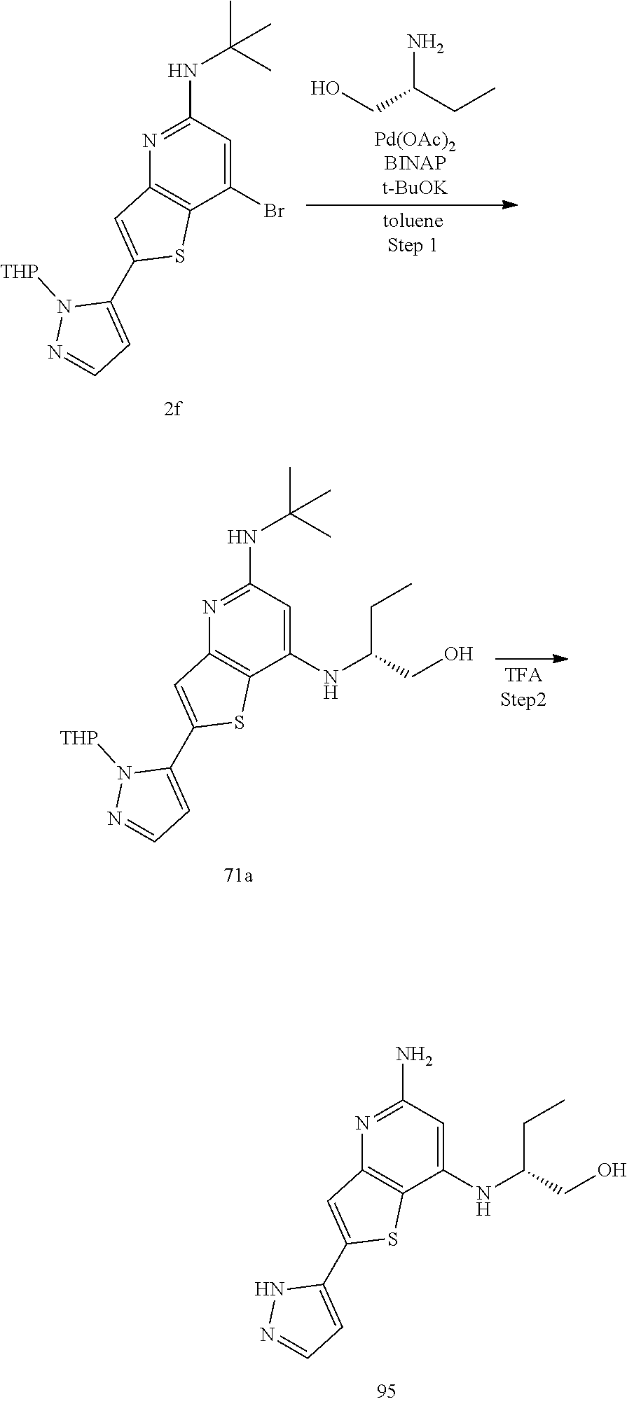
N1=C(N)C=C(NC(CO)CC)C2=C1C=C(C1=CC=NN1)S2.N1=C(NC(C)(C)C)C=C(Br)C2=C1C=C(C1=CC=NN1[THP])S2.CCC(CO)N.N1=C(NC(C)(C)C)C=C(NC(CO)CC)C2=C1C=C(C1=CC=NN1[THP])S2
